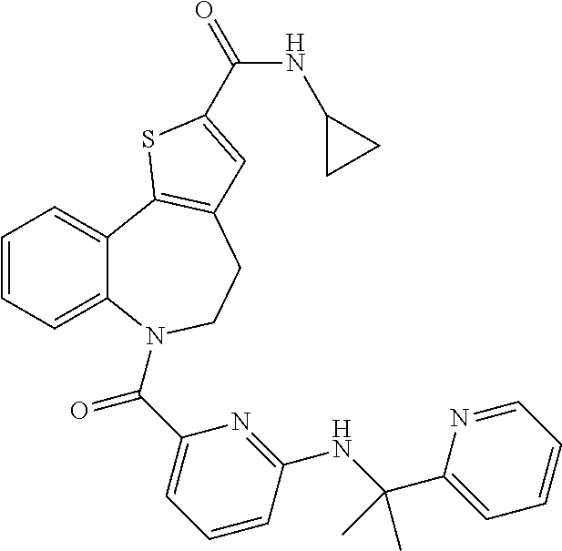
C1=CC=C2C(=C1)C1=C(CCN2C(C2=CC=CC(NC(C3=CC=CC=N3)(C)C)=N2)=O)C=C(C(=O)NC2CC2)S1
